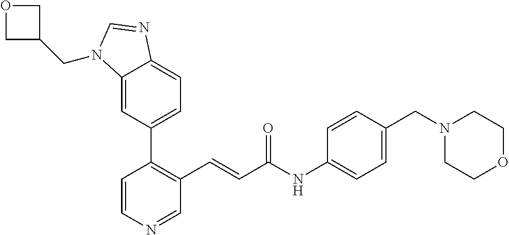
C1=CN=CC(C=CC(NC2=CC=C(CN3CCOCC3)C=C2)=O)=C1C1=CC=C2C(=C1)N(CC1COC1)C=N2
